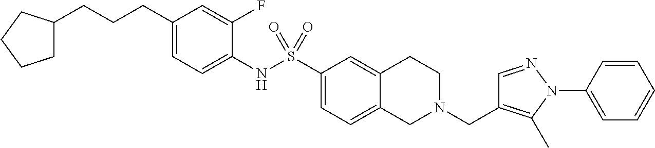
C1(CCCC2CCCC2)=CC=C(NS(C2=CC=C3C(=C2)CCN(CC2=C(C)N(C4=CC=CC=C4)N=C2)C3)(=O)=O)C(F)=C1
